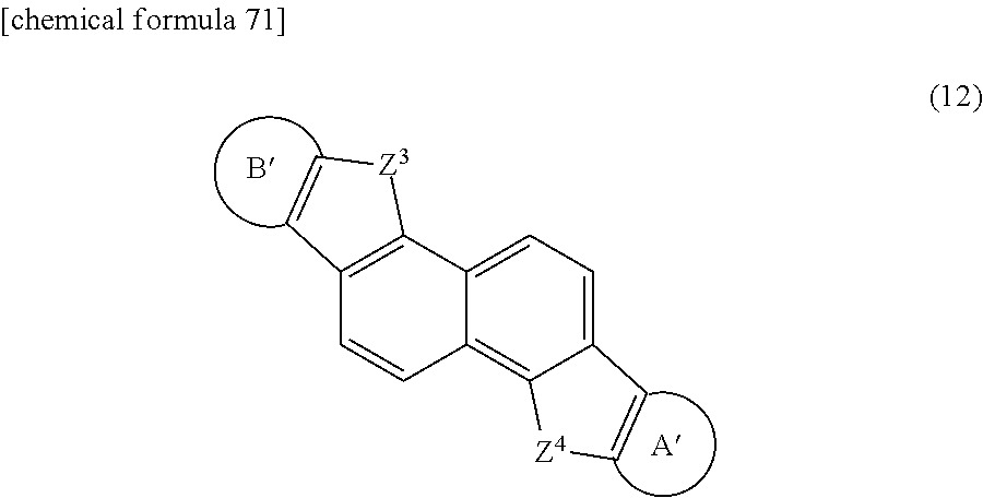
C12=CC=C3C(=C1[Z4]C=C2)C=CC1=C3[Z3]C=C1
